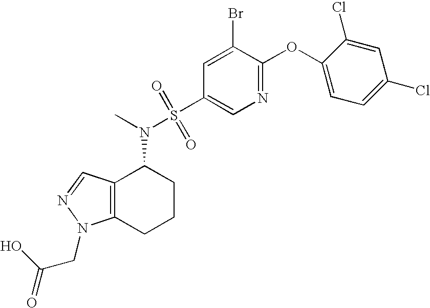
C12=C(CCCC1N(C)S(C1=CN=C(OC3=CC=C(Cl)C=C3Cl)C(Br)=C1)(=O)=O)N(CC(=O)O)N=C2
